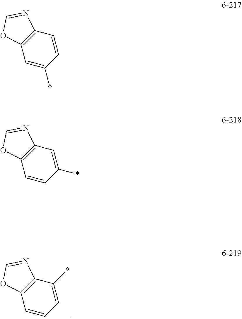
C1(*)=CC=CC2=C1N=CO2.C1=CC(*)=CC2=C1N=CO2.C1=C(*)C=CC2=C1N=CO2
